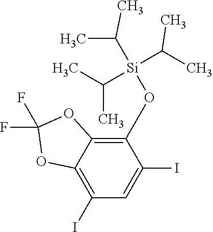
C12=C(O[Si](C(C)C)(C(C)C)C(C)C)C(I)=CC(I)=C1OC(F)(F)O2
